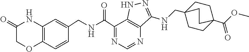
O=C(C1=NC=NC2=C1NN=C2NCC12CCC(C(OC)=O)(CC1)CC2)NCC1=CC2=C(C=C1)OCC(=O)N2
